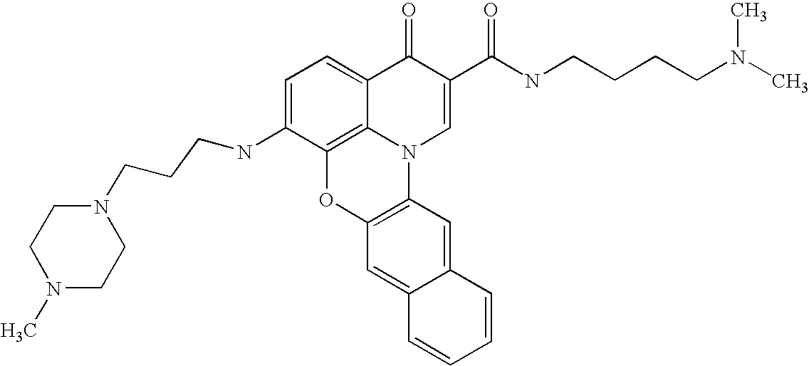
C1=C(NCCCN2CCN(C)CC2)C2=C3C(=C1)C(=O)C(C(NCCCCN(C)C)=O)=CN3C1=C(O2)C=C2C(=C1)C=CC=C2
